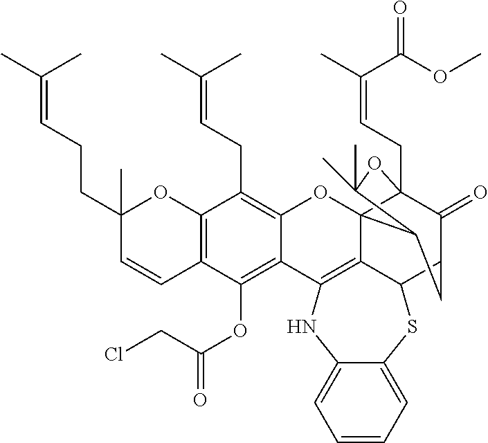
C12=C(C=CC(CCC=C(C)C)(C)O1)C(OC(CCl)=O)=C1C(=C2CC=C(C)C)OC23C4(CC=C(C)C(OC)=O)C(=O)C(CC2C(C)(C)O4)C2SC4=CC=CC=C4NC1=C32
